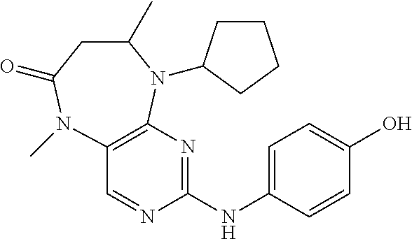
C12=C(N=C(NC3=CC=C(O)C=C3)N=C1)N(C1CCCC1)C(C)CC(=O)N2C
